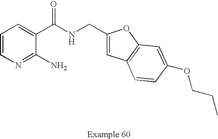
C1=CN=C(N)C(C(NCC2=CC3=C(O2)C=C(OCCC)C=C3)=O)=C1
